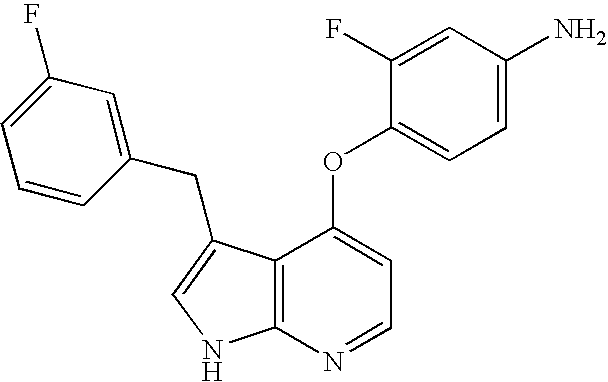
NC1=CC=C(OC2=CC=NC3=C2C(CC2=CC(F)=CC=C2)=CN3)C(F)=C1
